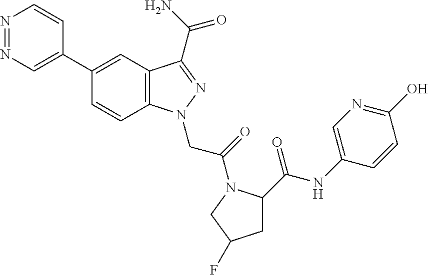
N1=NC=C(C2=CC3=C(C=C2)N(CC(=O)N2C(C(NC4=CN=C(O)C=C4)=O)CC(F)C2)N=C3C(N)=O)C=C1
